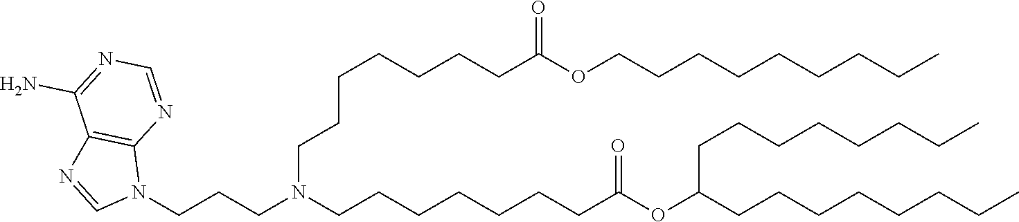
C12=C(N=CN=C1N)N(CCCN(CCCCCCCC(OCCCCCCCCC)=O)CCCCCCCC(=O)OC(CCCCCCCC)CCCCCCCC)C=N2
